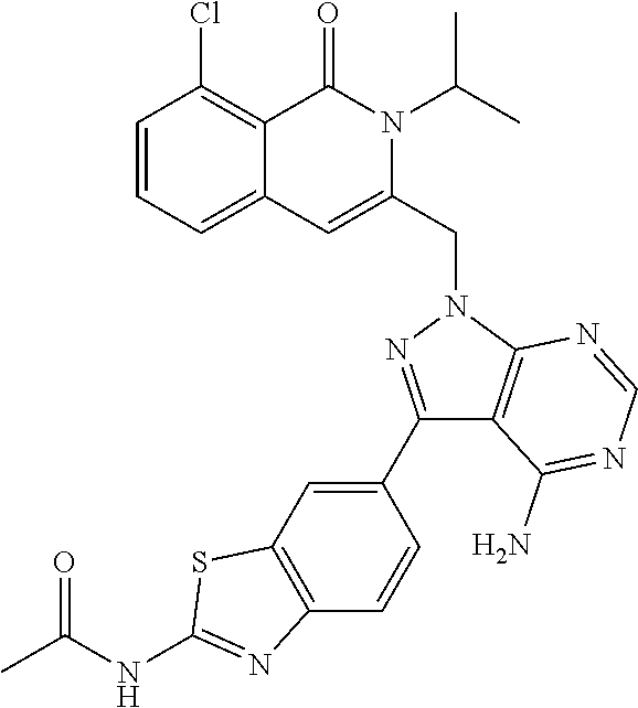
C1=CC=C2C(=C1Cl)C(=O)N(C(C)C)C(CN1N=C(C3=CC4=C(C=C3)N=C(NC(=O)C)S4)C3=C1N=CN=C3N)=C2
